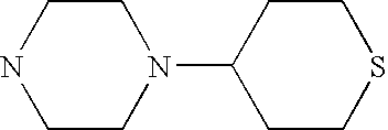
C1CN(C2CCSCC2)CCN1
